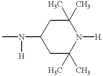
C1(N(C)[H])CC(C)(C)N([H])C(C)(C)C1
